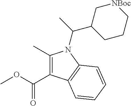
C1(C)=C(C(OC)=O)C2=C(C=CC=C2)N1C(C)C1CCC[NBoc]C1
